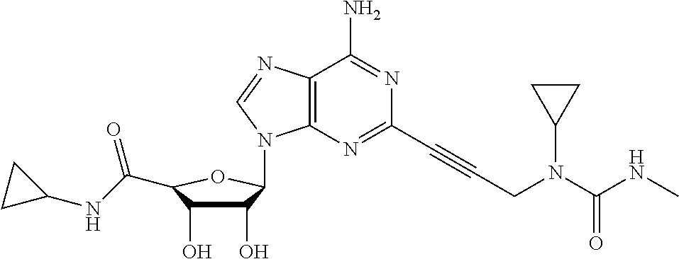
C1(O)C(O)C(C(NC2CC2)=O)OC1N1C2=C(N=C1)C(N)=NC(C#CCN(C(NC)=O)C1CC1)=N2
